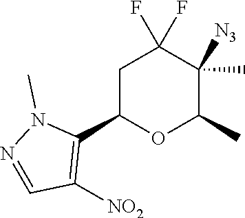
C1C(C2=C([NO2])C=NN2C)OC(C)C([N3])(C)C1(F)F
